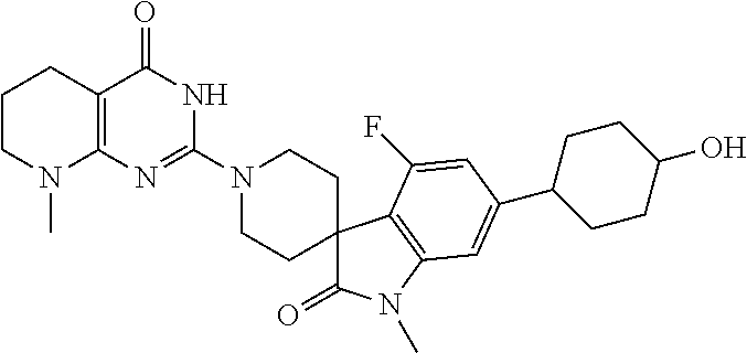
C1CN(C)C2=C(C1)C(=O)NC(N1CCC3(CC1)C(=O)N(C)C1=C3C(F)=CC(C3CCC(O)CC3)=C1)=N2
